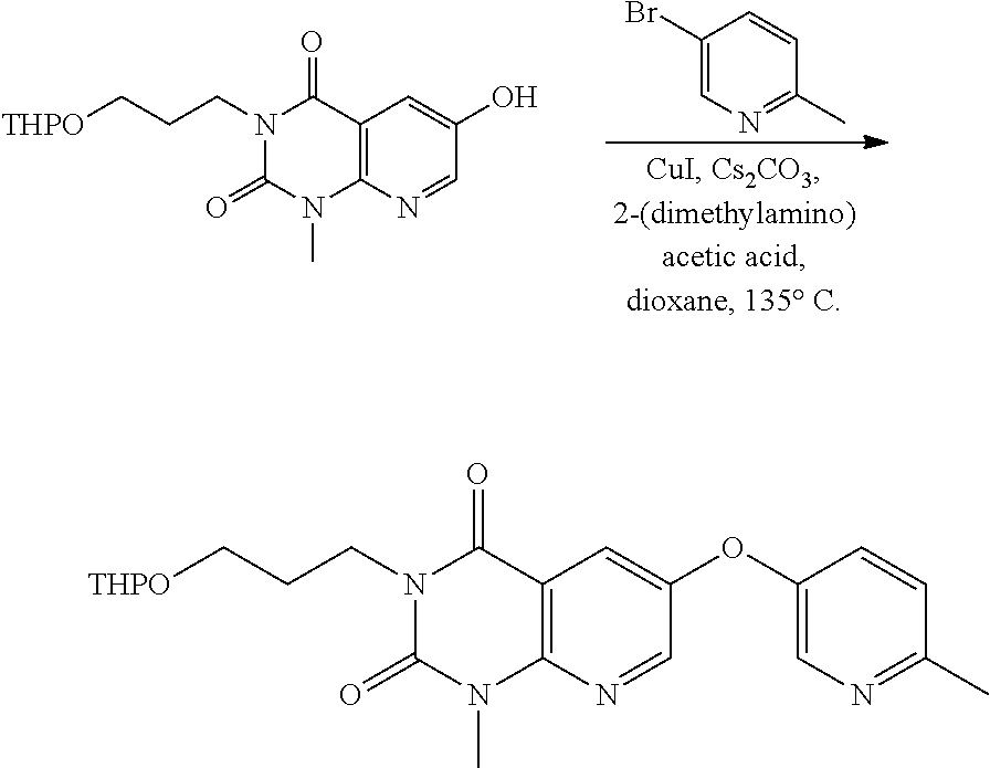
C1(Br)=CN=C(C)C=C1.C12=C(N=CC(O)=C1)N(C)C(=O)N(CCC[THPO])C2=O.C12=C(N=CC(OC3=CN=C(C)C=C3)=C1)N(C)C(=O)N(CCC[THPO])C2=O
